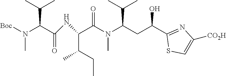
C(NC(C(N([Boc])C)C(C)C)=O)(C(N(C(CC(C1=NC([CO2H])=CS1)O)C(C)C)C)=O)C(CC)C
